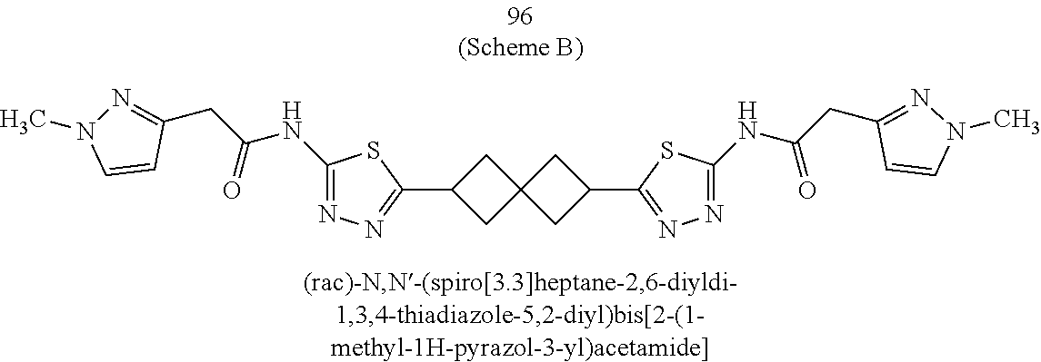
C1C(C2=NN=C(NC(CC3=NN(C)C=C3)=O)S2)CC12CC(C1=NN=C(NC(CC3=NN(C)C=C3)=O)S1)C2
